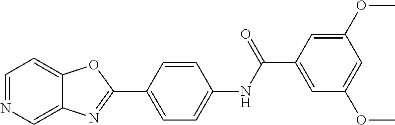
C1=NC=C2C(=C1)OC(C1=CC=C(NC(C3=CC(OC)=CC(OC)=C3)=O)C=C1)=N2
